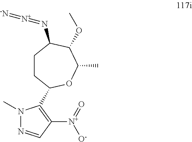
C1CC(C2=C([N+](=O)[O-])C=NN2C)OC(C)C(OC)C1N=[N+]=[-N]
